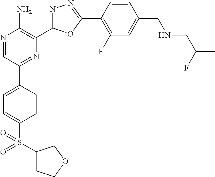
N1=CC(C2=CC=C(S(C3CCOC3)(=O)=O)C=C2)=NC(C2=NN=C(C3=C(F)C=C(CNCC(F)C)C=C3)O2)=C1N
